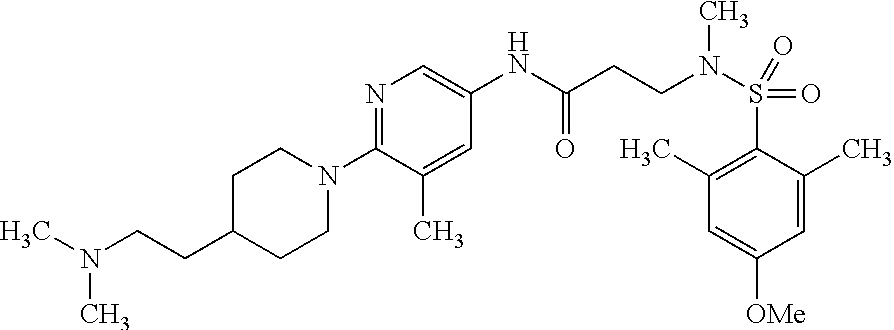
C1=C(C)C(S(=O)(=O)N(CCC(NC2=CN=C(N3CCC(CCN(C)C)CC3)C(C)=C2)=O)C)=C(C)C=C1[OMe]
